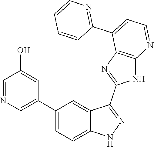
C1(C2=CC=C3C(=C2)C(C2=NC4=C(N2)N=CC=C4C2=NC=CC=C2)=NN3)=CN=CC(O)=C1
